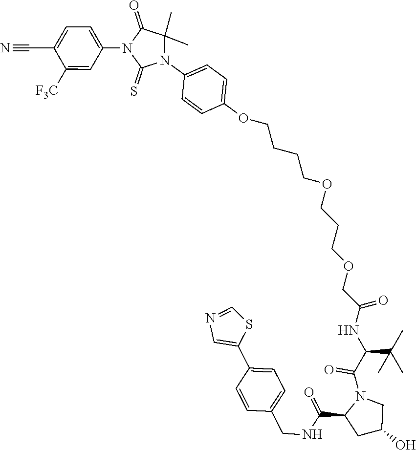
C1(OCCCCOCCCOCC(NC(C(C)(C)C)C(N2C(C(=O)NCC3=CC=C(C4=CN=CS4)C=C3)CC(O)C2)=O)=O)=CC=C(N2C(C)(C)C(=O)N(C3=CC=C(C#N)C([F3C])=C3)C2=S)C=C1
